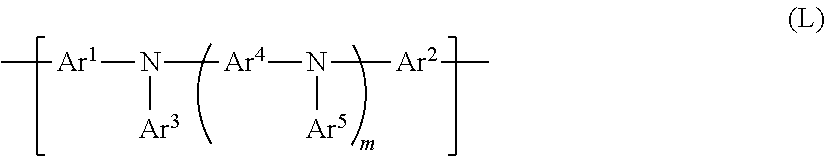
C[Ar1]N([Ar4]N([Ar2]C)[Ar5])[Ar3]
